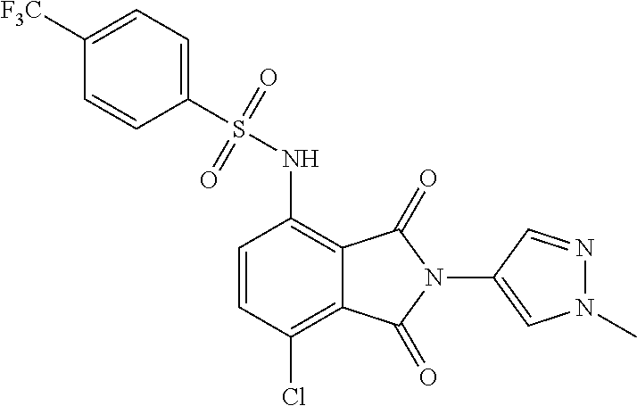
C1=CC(Cl)=C2C(=C1NS(C1=CC=C([F3C])C=C1)(=O)=O)C(=O)N(C1=CN(C)N=C1)C2=O
